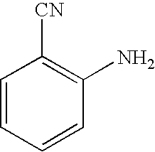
C1=CC=CC(N)=C1[CN]
